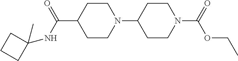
C1CN(C2CCN(C(=O)OCC)CC2)CCC1C(NC1(C)CCC1)=O
